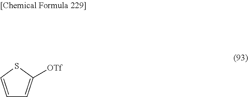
C1=CSC([OTf])=C1
